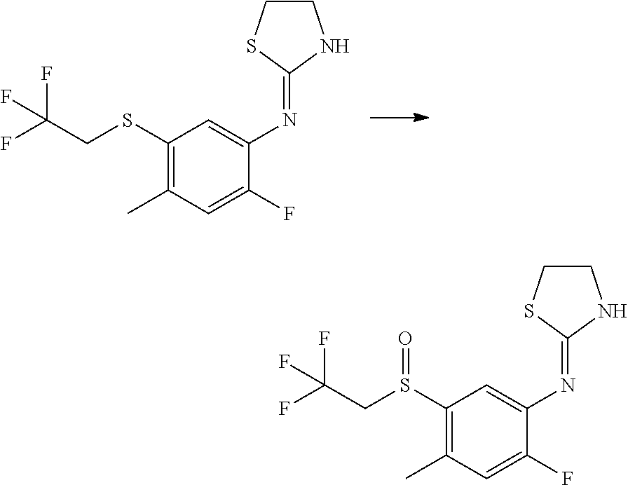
FC(CSC1=C(C)C=C(F)C(N=C2NCCS2)=C1)(F)F.FC(CS(C1=C(C)C=C(F)C(N=C2NCCS2)=C1)=O)(F)F
